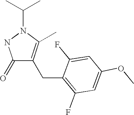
C1(=O)C(CC2=C(F)C=C(OC)C=C2F)=C(C)N(C(C)C)N1
